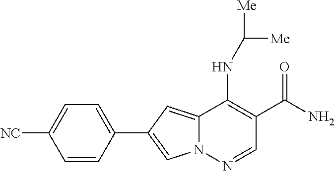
N12C(=CC(C3=CC=C([NC])C=C3)=C1)C(NC([Me])[Me])=C(C(N)=O)C=N2
